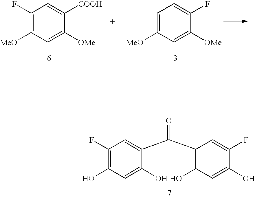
C1(F)=C([MeO])C=C([OMe])C([COOH])=C1.C1=C([MeO])C=C([OMe])C(F)=C1.C1(F)=C(O)C=C(O)C(C(C2=C(O)C=C(O)C(F)=C2)=O)=C1
